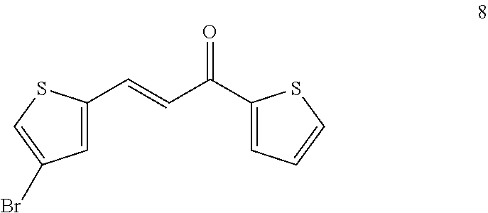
C1=C(C=CC(=O)C2=CC=CS2)SC=C1Br
